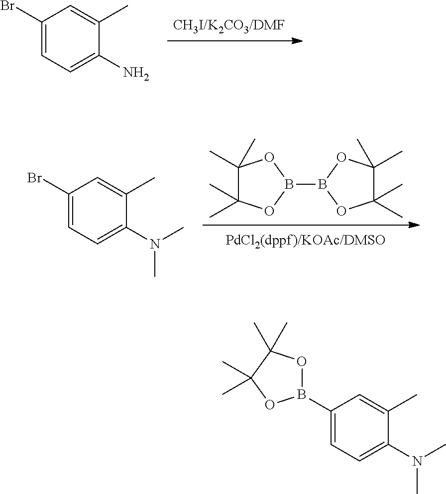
C1(Br)=CC=C(N)C(C)=C1.B1(B2OC(C)(C)C(C)(C)O2)OC(C)(C)C(C)(C)O1.C1(Br)=CC=C(N(C)C)C(C)=C1.C1(B2OC(C)(C)C(C)(C)O2)=CC=C(N(C)C)C(C)=C1
